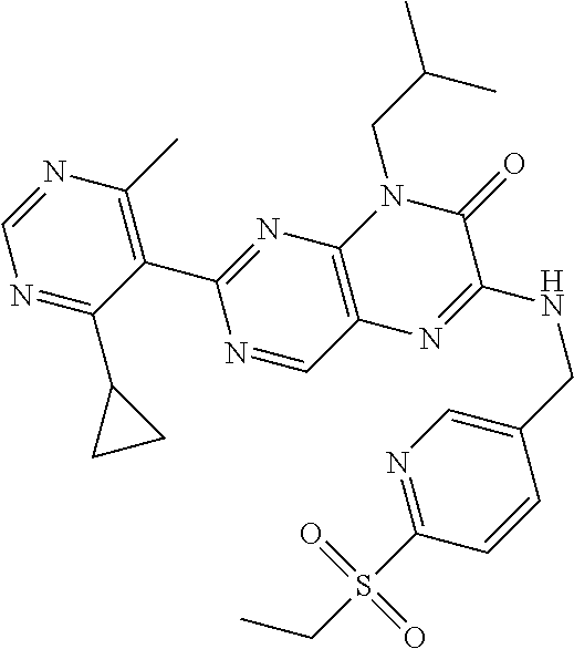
C1=NC(C)=C(C2=NC3=C(C=N2)N=C(NCC2=CN=C(S(CC)(=O)=O)C=C2)C(=O)N3CC(C)C)C(C2CC2)=N1
